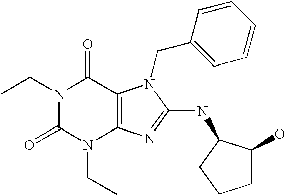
N1(CC)C(=O)N(CC)C2=C(C1=O)N(CC1=CC=CC=C1)C(NC1C(O)CCC1)=N2
